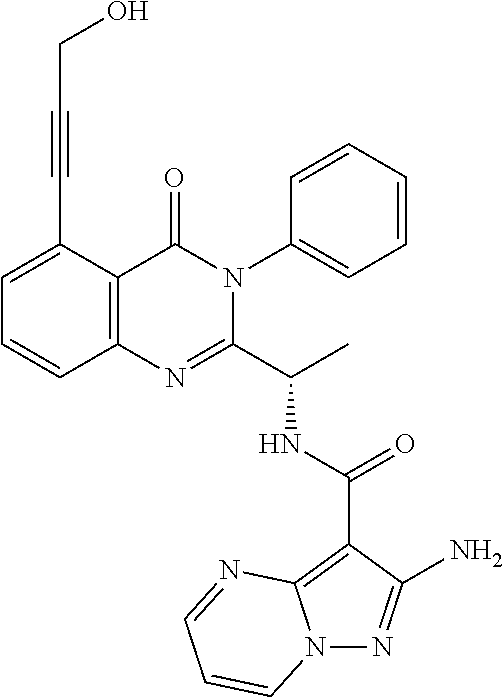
C1(C(NC(C2=NC3=C(C(=O)N2C2=CC=CC=C2)C(C#CCO)=CC=C3)C)=O)=C2N(N=C1N)C=CC=N2
